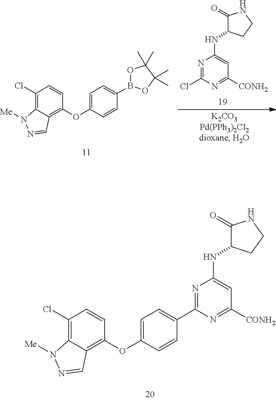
C1(Cl)=C2C(=C(OC3=CC=C(B4OC(C)(C)C(C)(C)O4)C=C3)C=C1)C=NN2[Me].N1=C(Cl)N=C([CONH2])C=C1NC1C(=O)NCC1.C1(Cl)=C2C(=C(OC3=CC=C(C4=NC(NC5C(=O)NCC5)=CC([CONH2])=N4)C=C3)C=C1)C=NN2[Me]
